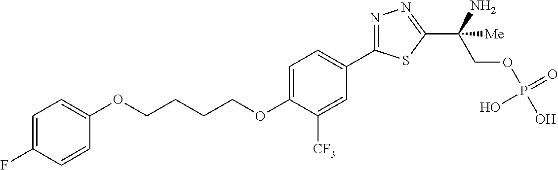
O(CCCCOC1=CC=C(C2=NN=C(C(COP(O)(=O)O)(N)[Me])S2)C=C1[CF3])C1=CC=C(F)C=C1
